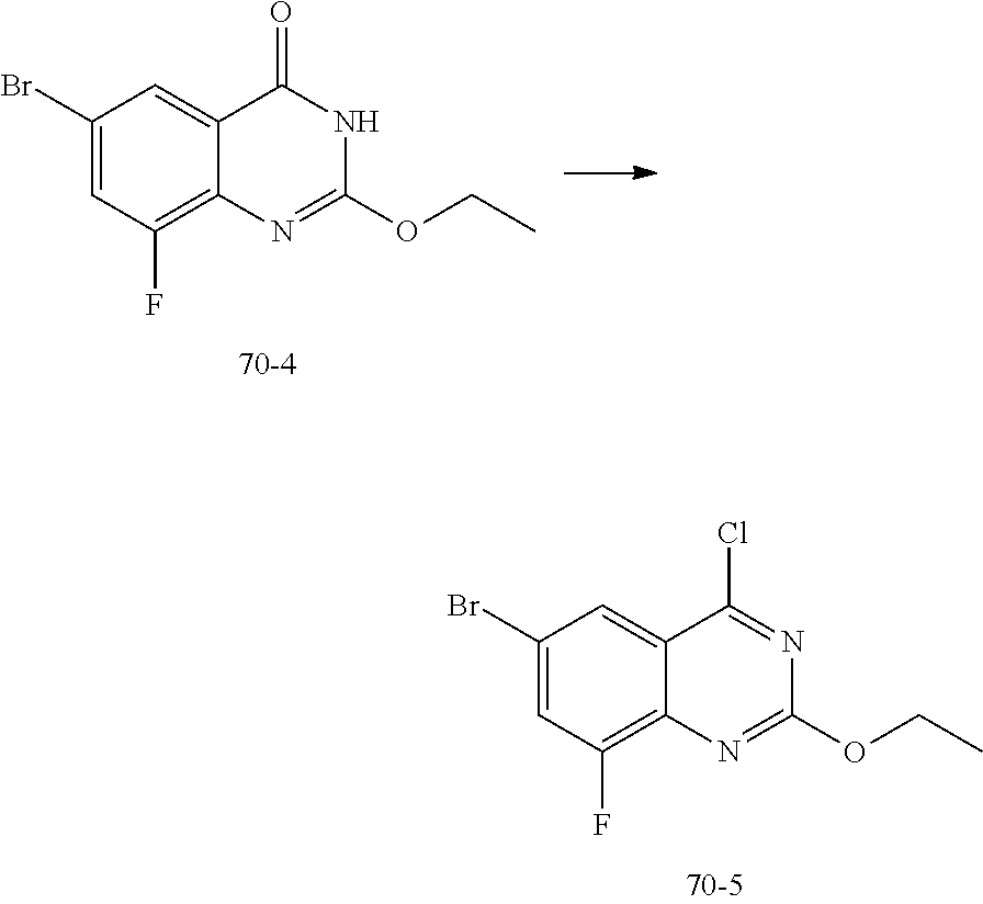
C1(Br)=CC(F)=C2C(=C1)C(Cl)=NC(OCC)=N2.C1(Br)=CC(F)=C2C(=C1)C(=O)NC(OCC)=N2
